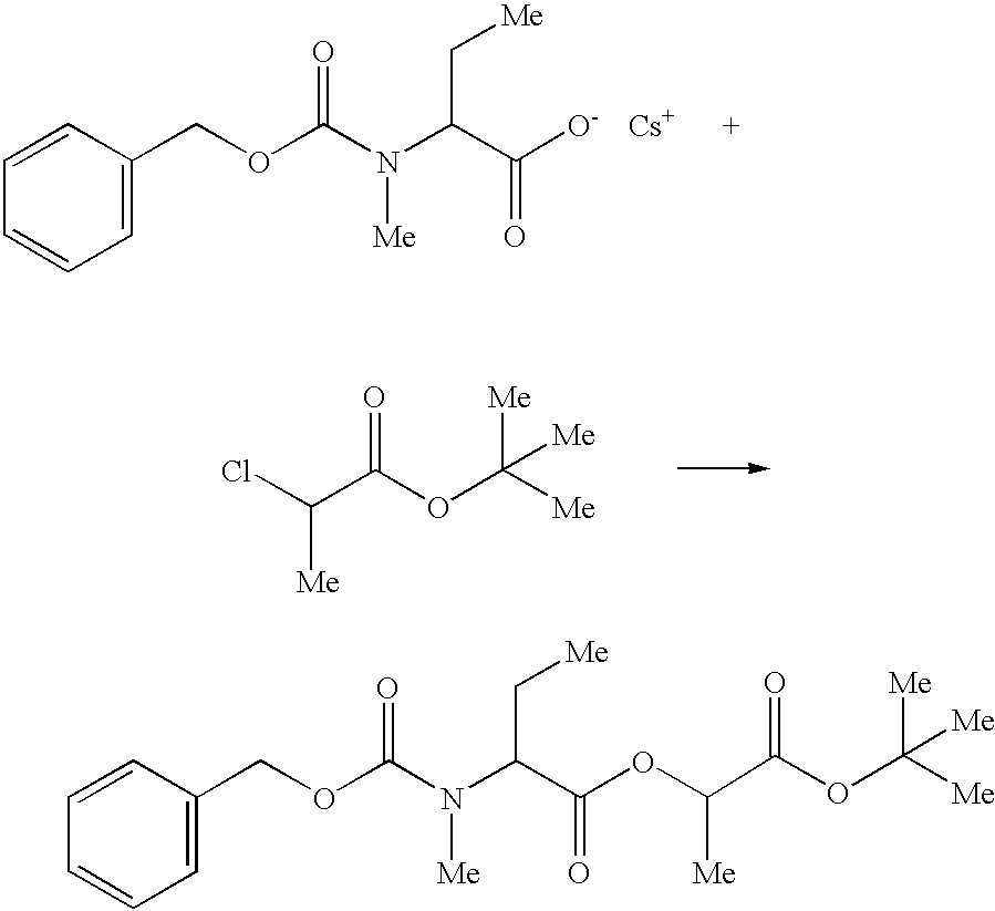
C1=C(COC(N(C(C([O-])=O)C[Me])[Me])=O)C=CC=C1.[Cs].ClC(C(OC([Me])([Me])[Me])=O)[Me].C1=C(COC(N(C(C(OC(C(OC([Me])([Me])[Me])=O)[Me])=O)C[Me])[Me])=O)C=CC=C1
